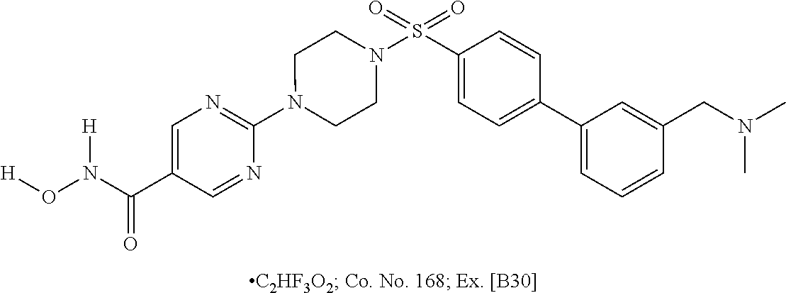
N1(C2=NC=C(C(N(O[H])[H])=O)C=N2)CCN(S(C2=CC=C(C3=CC=CC(CN(C)C)=C3)C=C2)(=O)=O)CC1
